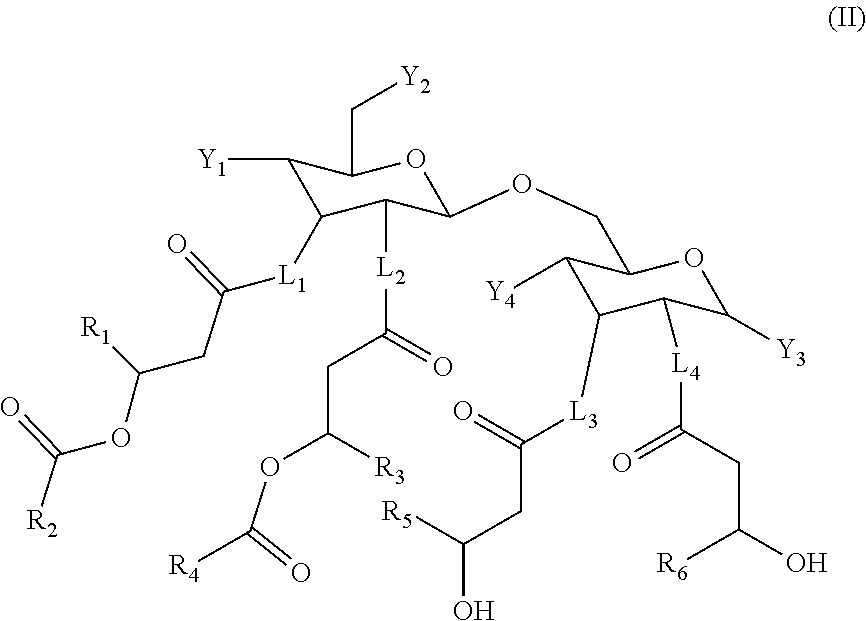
C1([Y1])C([L1]C(CC(OC([R2])=O)[R1])=O)C([L2]C(CC(OC([R4])=O)[R3])=O)C(OCC2C([Y4])C([L3]C(CC(O)[R5])=O)C([L4]C(CC(O)[R6])=O)C([Y3])O2)OC1C[Y2]
